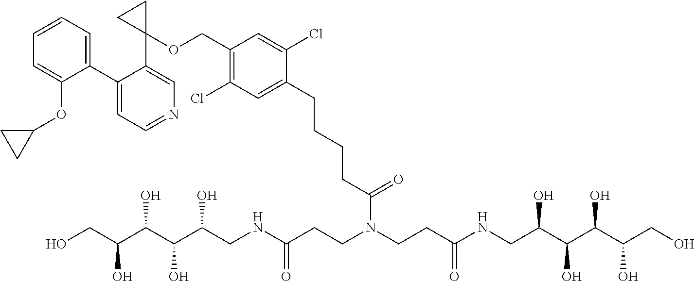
C1(C2=CC=CC=C2OC2CC2)=CC=NC=C1C1(OCC2=C(Cl)C=C(CCCCC(N(CCC(NCC(C(C(C(CO)O)O)O)O)=O)CCC(NCC(C(C(C(CO)O)O)O)O)=O)=O)C(Cl)=C2)CC1
